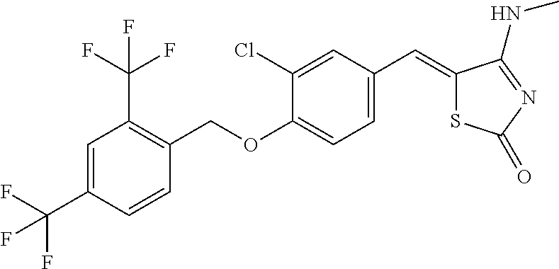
C1=C(C(F)(F)F)C=CC(COC2=CC=C(C=C3SC(=O)N=C3NC)C=C2Cl)=C1C(F)(F)F
